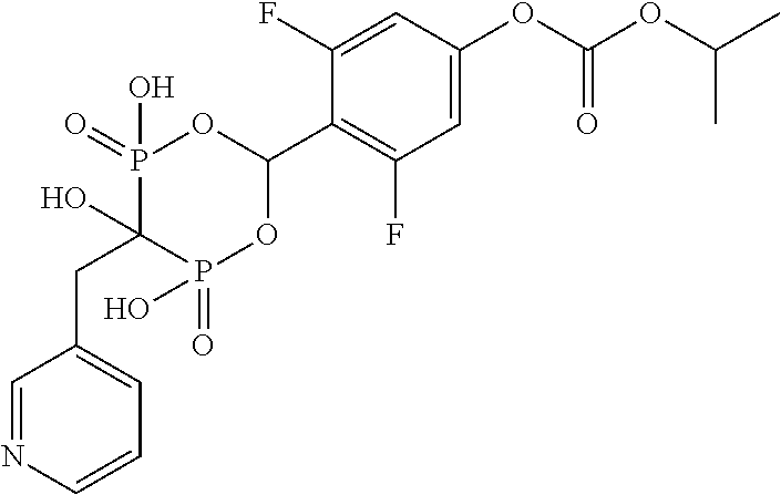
C1=C(OC(OC(C)C)=O)C=C(F)C(C2OP(=O)(O)C(O)(CC3=CC=CN=C3)P(=O)(O)O2)=C1F
